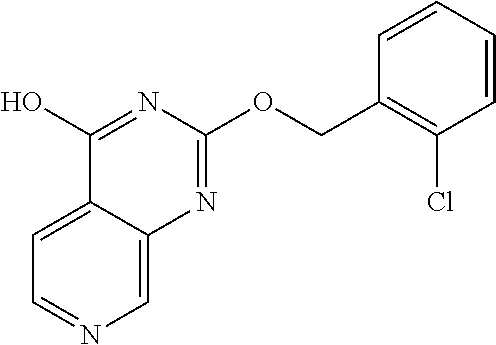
C1=C2C(=CN=C1)N=C(OCC1=C(Cl)C=CC=C1)N=C2O
